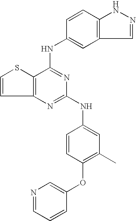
C12=C(C(NC3=CC4=C(C=C3)NN=C4)=NC(NC3=CC(C)=C(OC4=CN=CC=C4)C=C3)=N1)SC=C2
